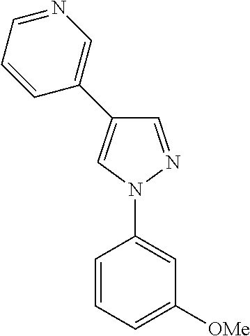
C1=CC=C([OMe])C=C1N1N=CC(C2=CN=CC=C2)=C1
